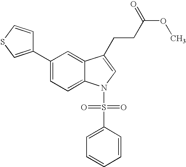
C1(C2=CSC=C2)=CC=C2C(=C1)C(CCC(OC)=O)=CN2S(=O)(=O)C1=CC=CC=C1
